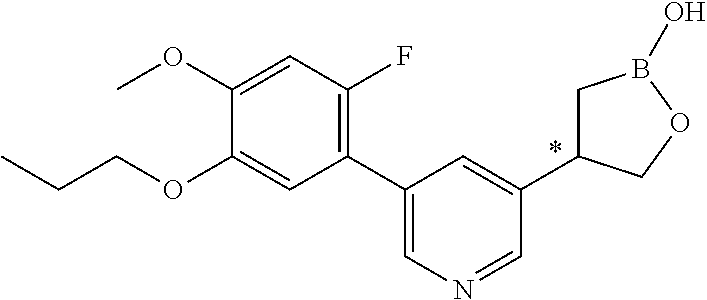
C1(C2=CN=CC(C3CB(O)OC3)=C2)=C(F)C=C(OC)C(OCCC)=C1
